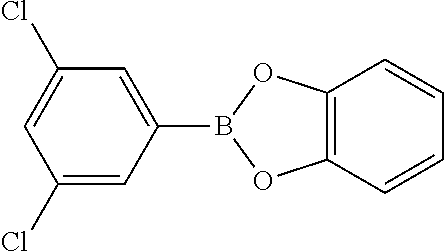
C1(Cl)=CC(B2OC3=C(O2)C=CC=C3)=CC(Cl)=C1
